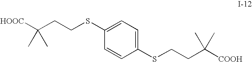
[HOOC]C(CCSC1=CC=C(SCCC([COOH])(C)C)C=C1)(C)C
